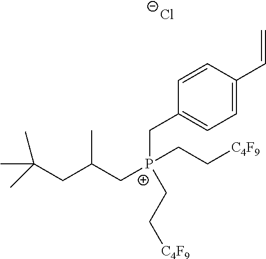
C1=CC(C=C)=CC=C1C[P+](CC(CC(C)(C)C)C)(CC[C4F9])CC[C4F9].[Cl-]
